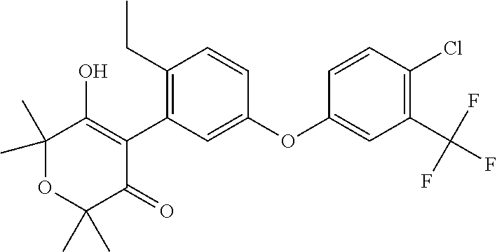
C1(C)(C)OC(C)(C)C(=O)C(C2=C(CC)C=CC(OC3=CC(C(F)(F)F)=C(Cl)C=C3)=C2)=C1O
